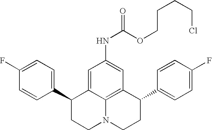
C1(F)=CC=C(C2CCN3C4=C(C(C5=CC=C(F)C=C5)CC3)C=C(NC(=O)OCCCCCl)C=C24)C=C1
